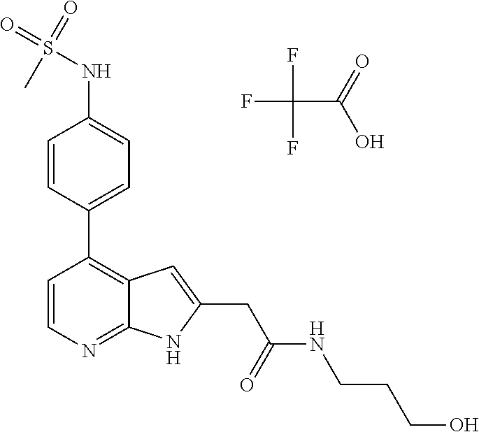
C1=CC(C2=C3C(=NC=C2)NC(CC(NCCCO)=O)=C3)=CC=C1NS(=O)(C)=O.FC(F)(F)C(=O)O
